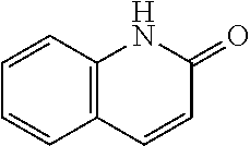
C1=CC2=C(C=C1)C=CC(=O)N2
